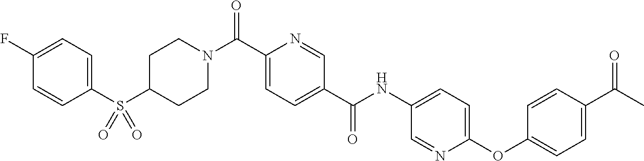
C1(F)=CC=C(S(C2CCN(C(C3=CC=C(C(NC4=CC=C(OC5=CC=C(C(C)=O)C=C5)N=C4)=O)C=N3)=O)CC2)(=O)=O)C=C1
